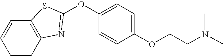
C1(OCCN(C)C)=CC=C(OC2=NC3=C(C=CC=C3)S2)C=C1
